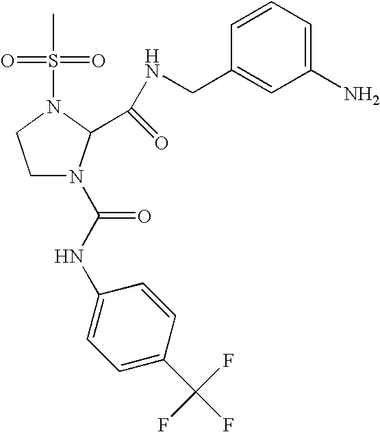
C1N(C(NC2=CC=C(C(F)(F)F)C=C2)=O)C(C(NCC2=CC(N)=CC=C2)=O)N(S(C)(=O)=O)C1
